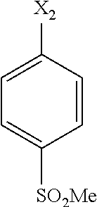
C1=C([X2])C=CC([SO2Me])=C1
